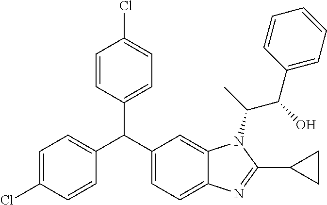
C1=C(Cl)C=CC(C(C2=CC=C3C(=C2)N(C(C(O)C2=CC=CC=C2)C)C(C2CC2)=N3)C2=CC=C(Cl)C=C2)=C1
